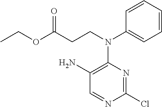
C1(Cl)=NC(N(CCC(OCC)=O)C2=CC=CC=C2)=C(N)C=N1
